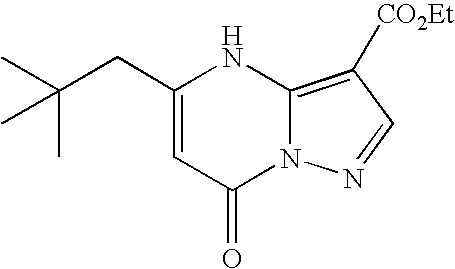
C(C1=CC(=O)N2C(=C([CO2Et])C=N2)N1)C(C)(C)C
